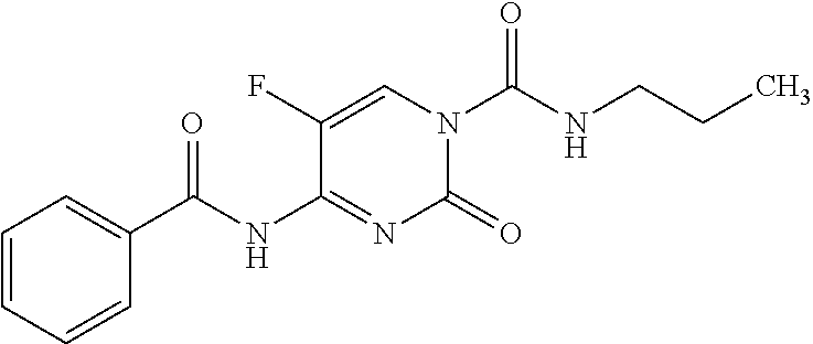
C1=C(F)C(NC(C2=CC=CC=C2)=O)=NC(=O)N1C(NCCC)=O
